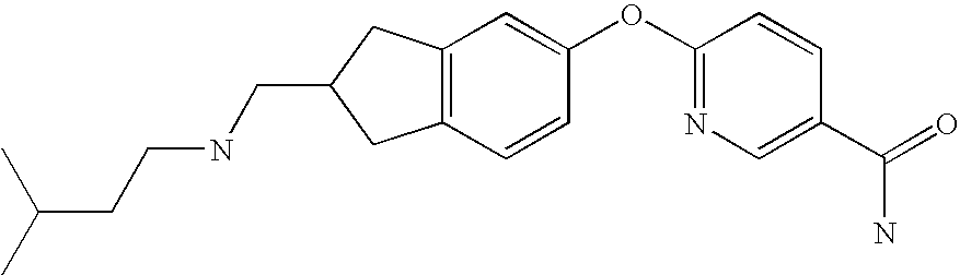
C12=C(C=C(OC3=NC=C(C(=O)N)C=C3)C=C1)CC(CNCCC(C)C)C2
